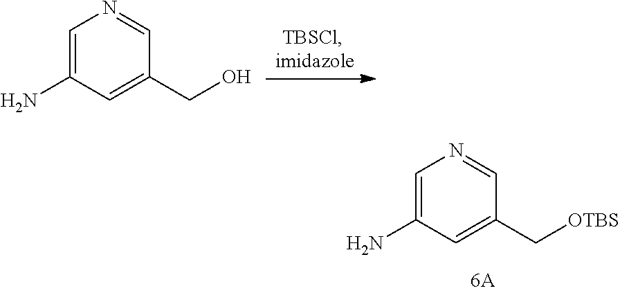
C1=C(N)C=C(CO)C=N1.C1=C(N)C=C(C[OTBS])C=N1
